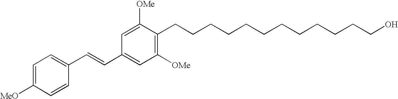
C1=C([MeO])C=CC(C=CC2=CC([OMe])=C(CCCCCCCCCCCCO)C([OMe])=C2)=C1
